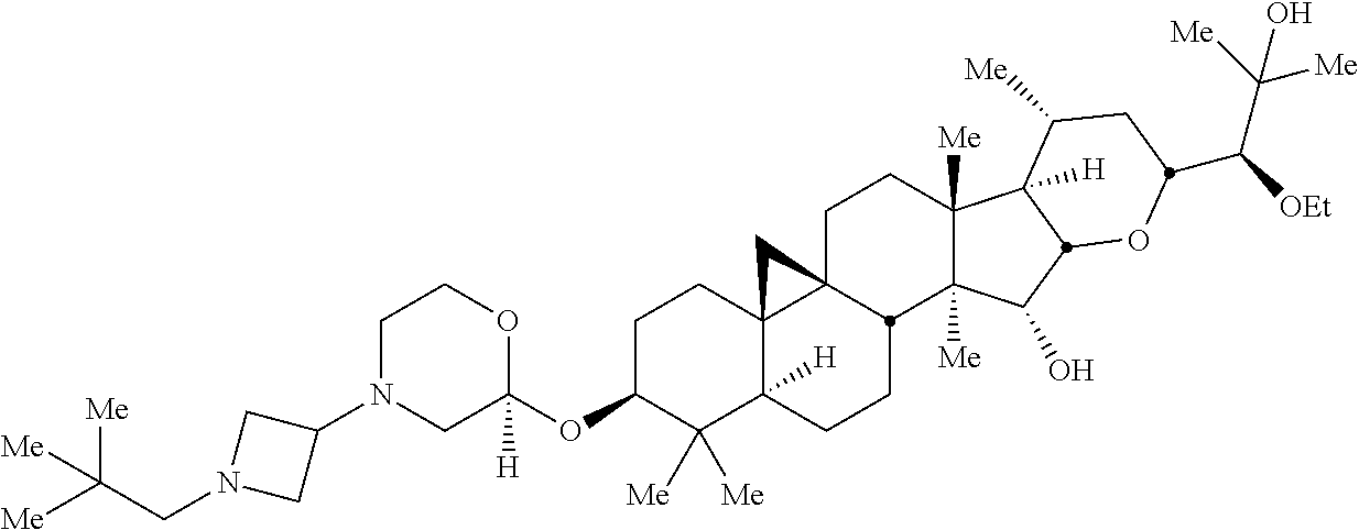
C1N(C2CN(CC([Me])([Me])[Me])C2)CC(OC2C([Me])([Me])C3([H])C4(CC2)C2(CCC5([Me])C([Me])(C(O)C6C5([H])C([Me])CC(C([OEt])C([Me])([Me])O)O6)C2CC3)C4)([H])OC1
